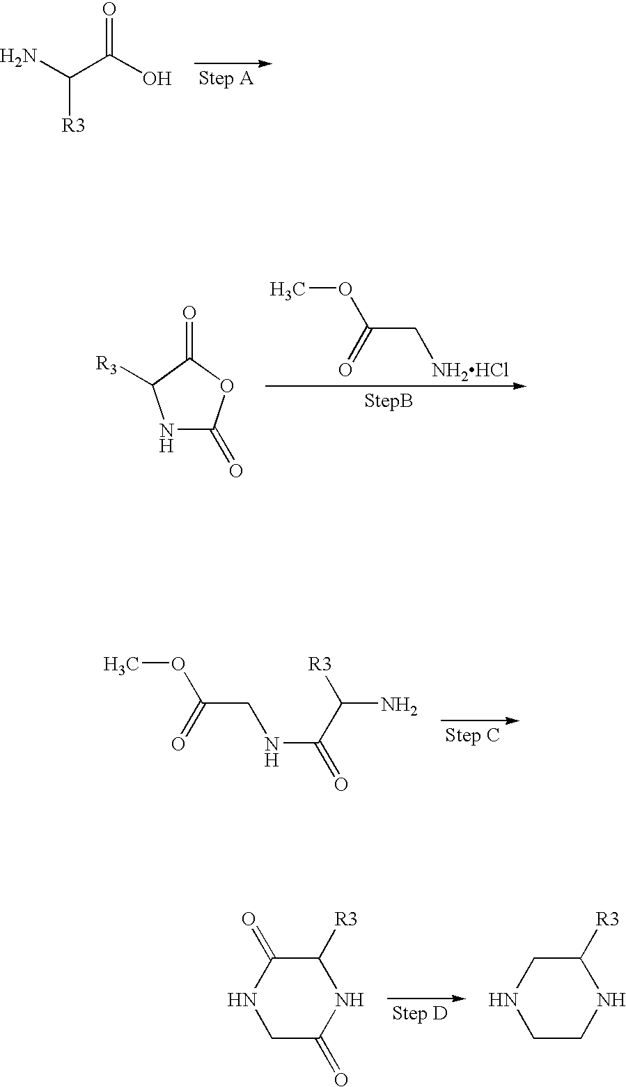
NC(C(O)=O)[R3].N1C(=O)OC(=O)C1[R3].C(C[NH2HCl])(=O)OC.N(C(C([R3])N)=O)CC(=O)OC.C1C(=O)NC([R3])C(=O)N1.C1CNC([R3])CN1
